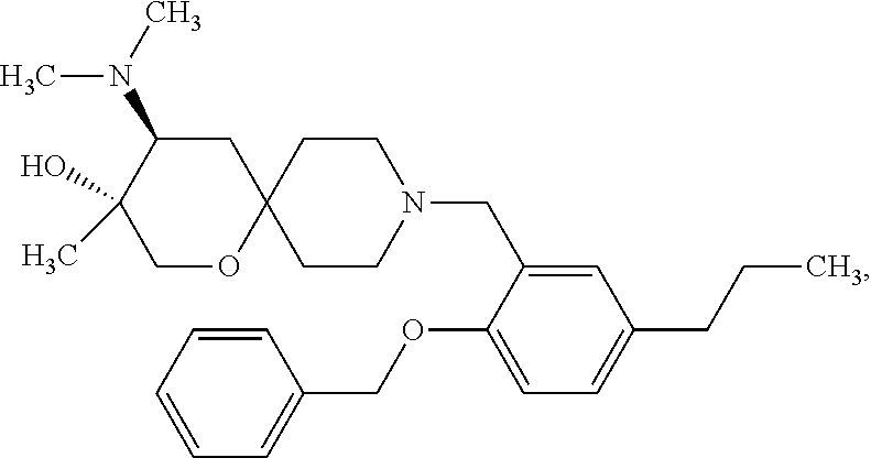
C1OC2(CC(N(C)C)C1(O)C)CCN(CC1=CC(CCC)=CC=C1OCC1=CC=CC=C1)CC2
